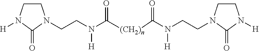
C1CN([H])C(=O)N1CCN(C([(CH2)n]C(N(CCN1CCN([H])C1=O)[H])=O)=O)[H]
